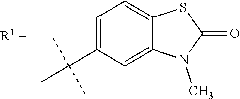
C1=C(C(C)(C)C)C=C2C(=C1)SC(=O)N2C
